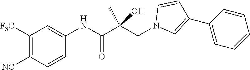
C1([F3C])=C([NC])C=CC(NC(=O)C(CN2C=C(C3=CC=CC=C3)C=C2)(C)O)=C1
